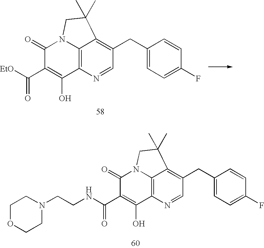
C1(=O)C(C([EtO])=O)=C(O)C2=C3N1CC(C)(C)C3=C(CC1=CC=C(F)C=C1)C=N2.C1(=O)C(C(NCCN2CCOCC2)=O)=C(O)C2=C3N1CC(C)(C)C3=C(CC1=CC=C(F)C=C1)C=N2
